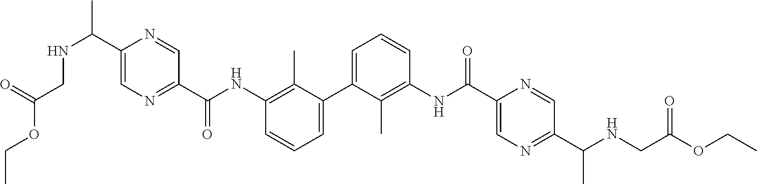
C1=CC=C(C2=CC=CC(NC(=O)C3=NC=C(C(NCC(OCC)=O)C)N=C3)=C2C)C(C)=C1NC(=O)C1=CN=C(C(NCC(OCC)=O)C)C=N1
